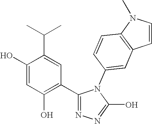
C1(O)=CC(O)=C(C2=NN=C(O)N2C2=CC3=C(C=C2)N(C)C=C3)C=C1C(C)C
